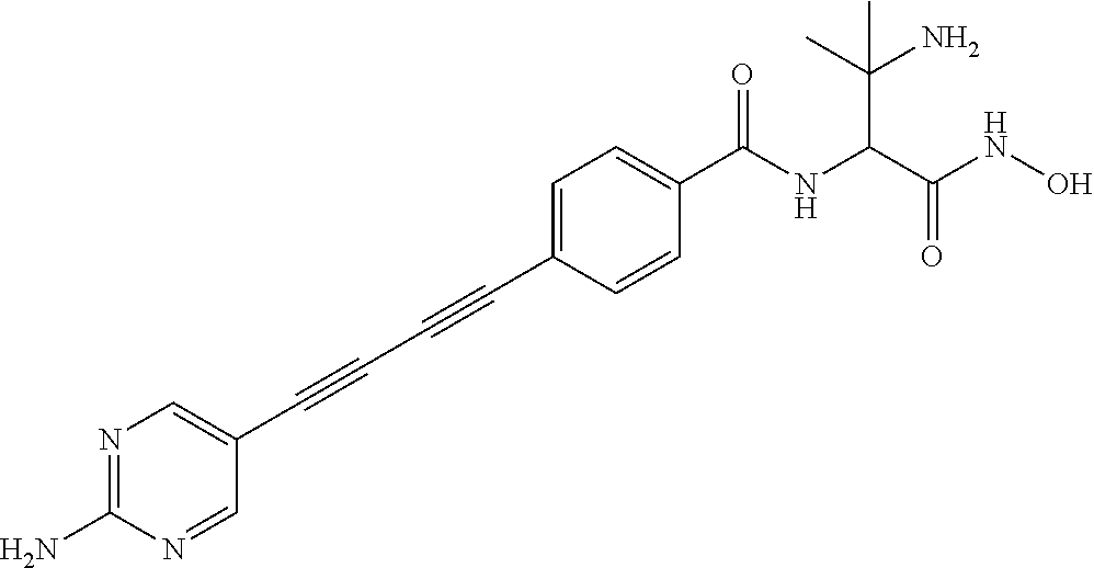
N1=C(N)N=CC(C#CC#CC2=CC=C(C(NC(C(NO)=O)C(C)(N)C)=O)C=C2)=C1
